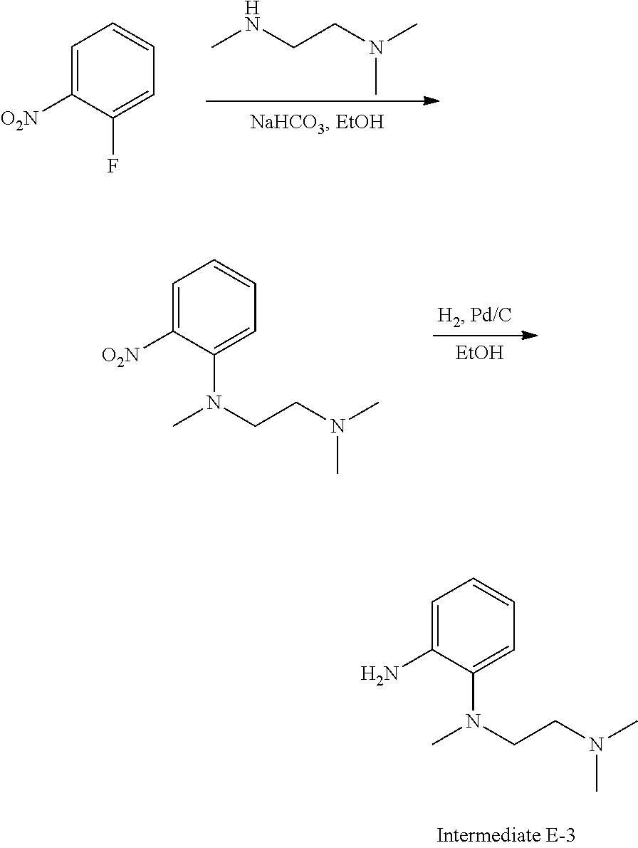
CNCCN(C)C.C1=C([O2N])C(F)=CC=C1.[EtOH].C1=C([O2N])C(N(C)CCN(C)C)=CC=C1.C1=C(N)C(N(C)CCN(C)C)=CC=C1
